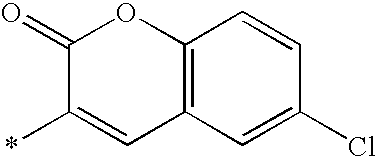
O1C(=O)C(*)=CC2=C1C=CC(Cl)=C2
